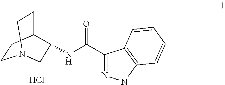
N(C(C1=NNC2=C1C=CC=C2)=O)C1C2CCN(CC2)C1.Cl
